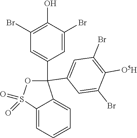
C1(Br)=C(O)C(Br)=CC(C2(C3=CC(Br)=C([O5H])C(Br)=C3)OS(=O)(=O)C3=CC=CC=C23)=C1
